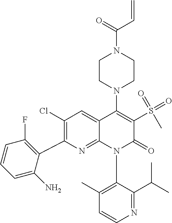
C1(Cl)=C(C2=C(F)C=CC=C2N)N=C2C(=C1)C(N1CCN(C(=O)C=C)CC1)=C(S(C)(=O)=O)C(=O)N2C1=C(C)C=CN=C1C(C)C
